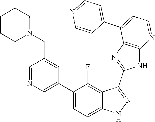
C1=NC=C(C2=CC=C3C(=C2F)C(C2=NC4=C(N2)N=CC=C4C2=CC=NC=C2)=NN3)C=C1CN1CCCCC1
